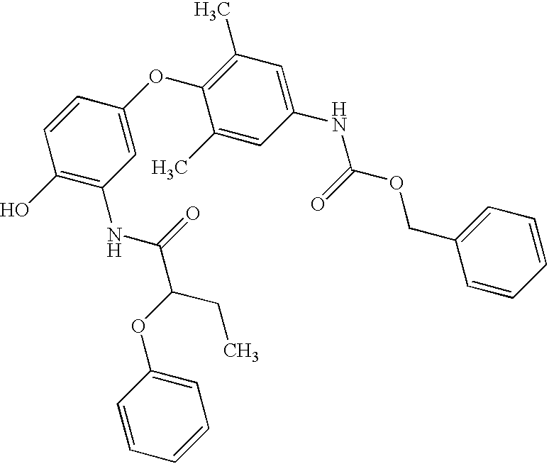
C1(O)=C(NC(=O)C(CC)OC2=CC=CC=C2)C=C(OC2=C(C)C=C(NC(=O)OCC3=CC=CC=C3)C=C2C)C=C1
